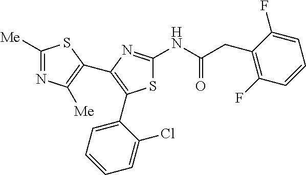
S1C(NC(CC2=C(F)C=CC=C2F)=O)=NC(C2=C([Me])N=C([Me])S2)=C1C1=CC=CC=C1Cl
